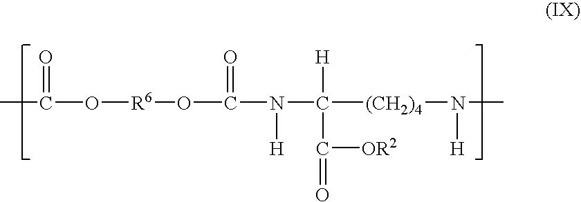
CC(=O)O[R6]OC(=O)N([H])C([H])(C(=O)[OR2])[(CH2)4]N([H])C
